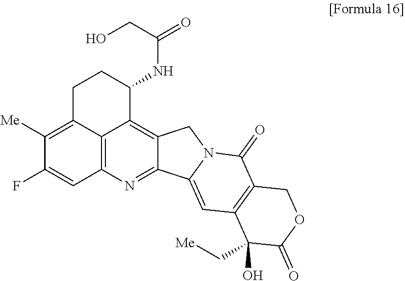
C12=C3C(=C([Me])C(F)=C1)CCC(NC(CO)=O)C3=C1C(=N2)C2=CC3=C(C(=O)N2C1)COC(=O)C3(O)C[Me]
